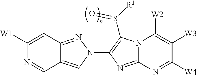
C1([W1])=CC2=NN(C3=C(S([R1])=O)N4C(=N3)N=C([W4])C([W3])=C4[W2])C=C2C=N1
